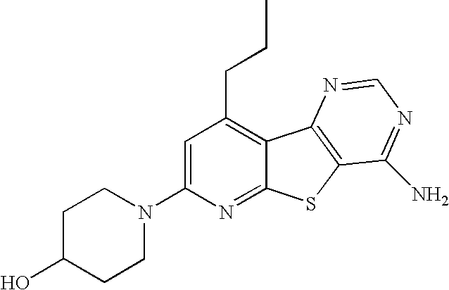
C1=C(N2CCC(O)CC2)N=C2C(=C1CCC)C1=C(S2)C(N)=NC=N1
